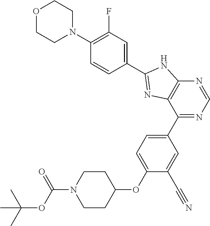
C1(C2=CC=C(OC3CCN(C(OC(C)(C)C)=O)CC3)C(C#N)=C2)=NC=NC2=C1N=C(C1=CC(F)=C(N3CCOCC3)C=C1)N2
